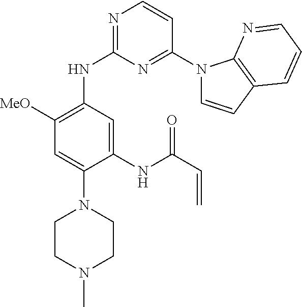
N1=C(NC2=C([MeO])C=C(N3CCN(C)CC3)C(NC(C=C)=O)=C2)N=C(N2C=CC3=C2N=CC=C3)C=C1
